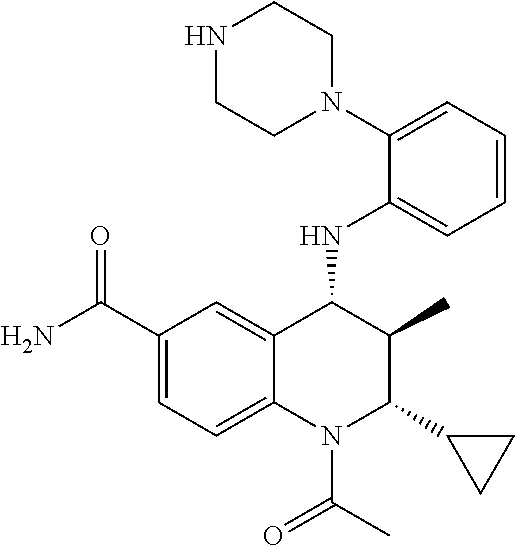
C1(C(N)=O)=CC=C2C(=C1)C(NC1=CC=CC=C1N1CCNCC1)C(C)C(C1CC1)N2C(C)=O
